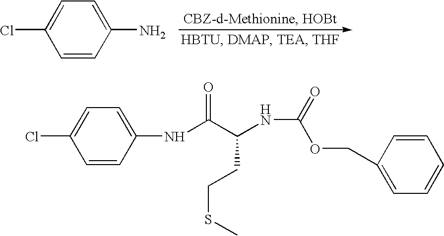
C1=C(N)C=CC(Cl)=C1.C1=C(NC(C(NC(OCC2=CC=CC=C2)=O)CCSC)=O)C=CC(Cl)=C1
